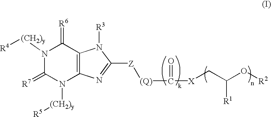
C1(=[R7])N([(CH2)y][R5])C2=C(C(=[R6])N1[(CH2)y][R4])N([R3])C([Z][(Q)]C([X]CC(O[R2])[R1])=O)=N2
